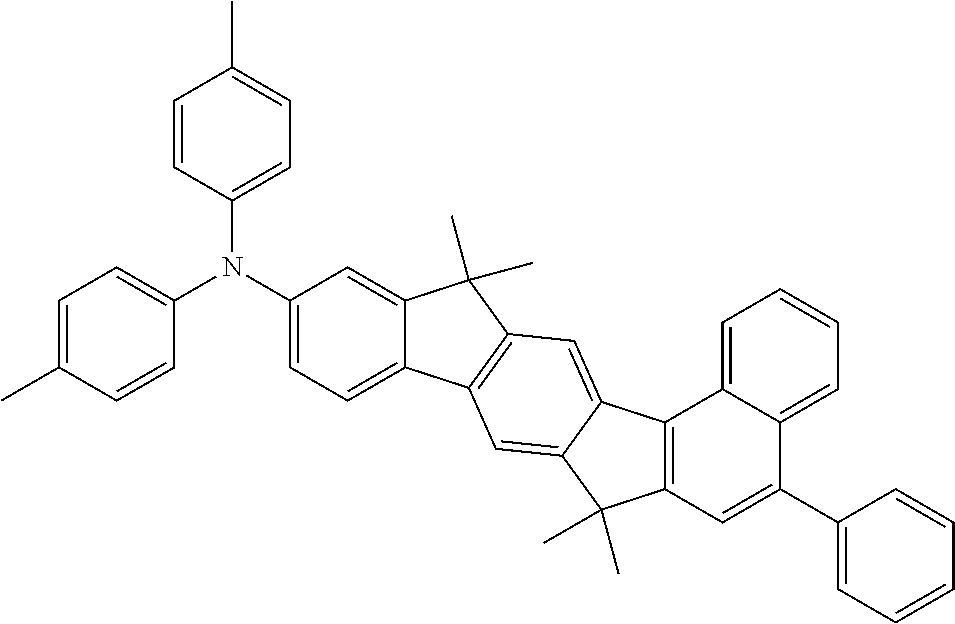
C1=CC(N(C2=CC=C3C(=C2)C(C)(C)C2=C3C=C3C(=C2)C2=C(C3(C)C)C=C(C3=CC=CC=C3)C3=CC=CC=C23)C2=CC=C(C)C=C2)=CC=C1C
